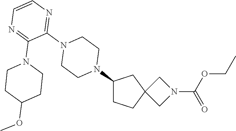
C1CC2(CC1N1CCN(C3=NC=CN=C3N3CCC(OC)CC3)CC1)CN(C(=O)OCC)C2
